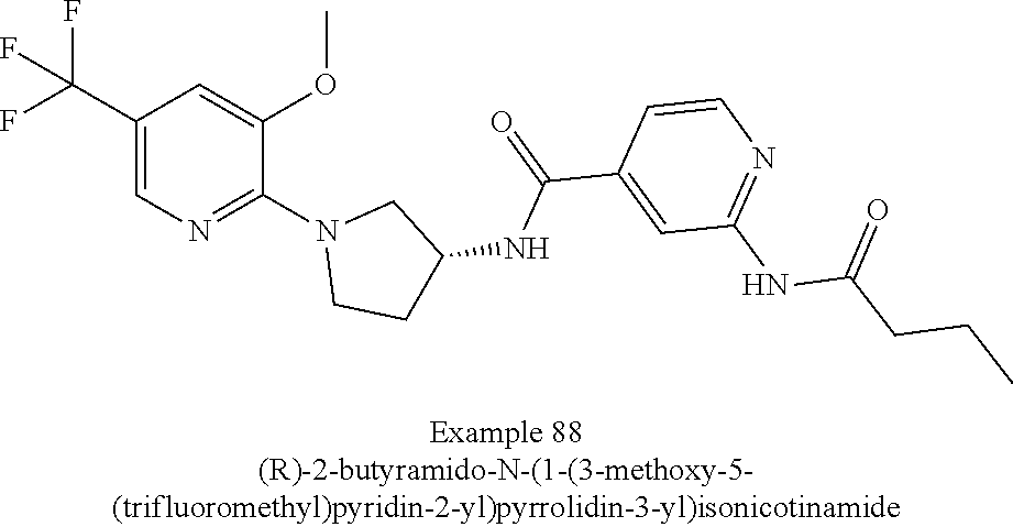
C1(C(F)(F)F)=CN=C(N2CCC(NC(C3=CC(NC(CCC)=O)=NC=C3)=O)C2)C(OC)=C1
